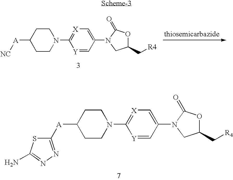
C1CC([A]C2=NN=C(N)S2)CCN1C1=[X]C=C(N2CC(C[R4])OC2=O)C=[Y]1.C1CC([A][NC])CCN1C1=[X]C=C(N2CC(C[R4])OC2=O)C=[Y]1
